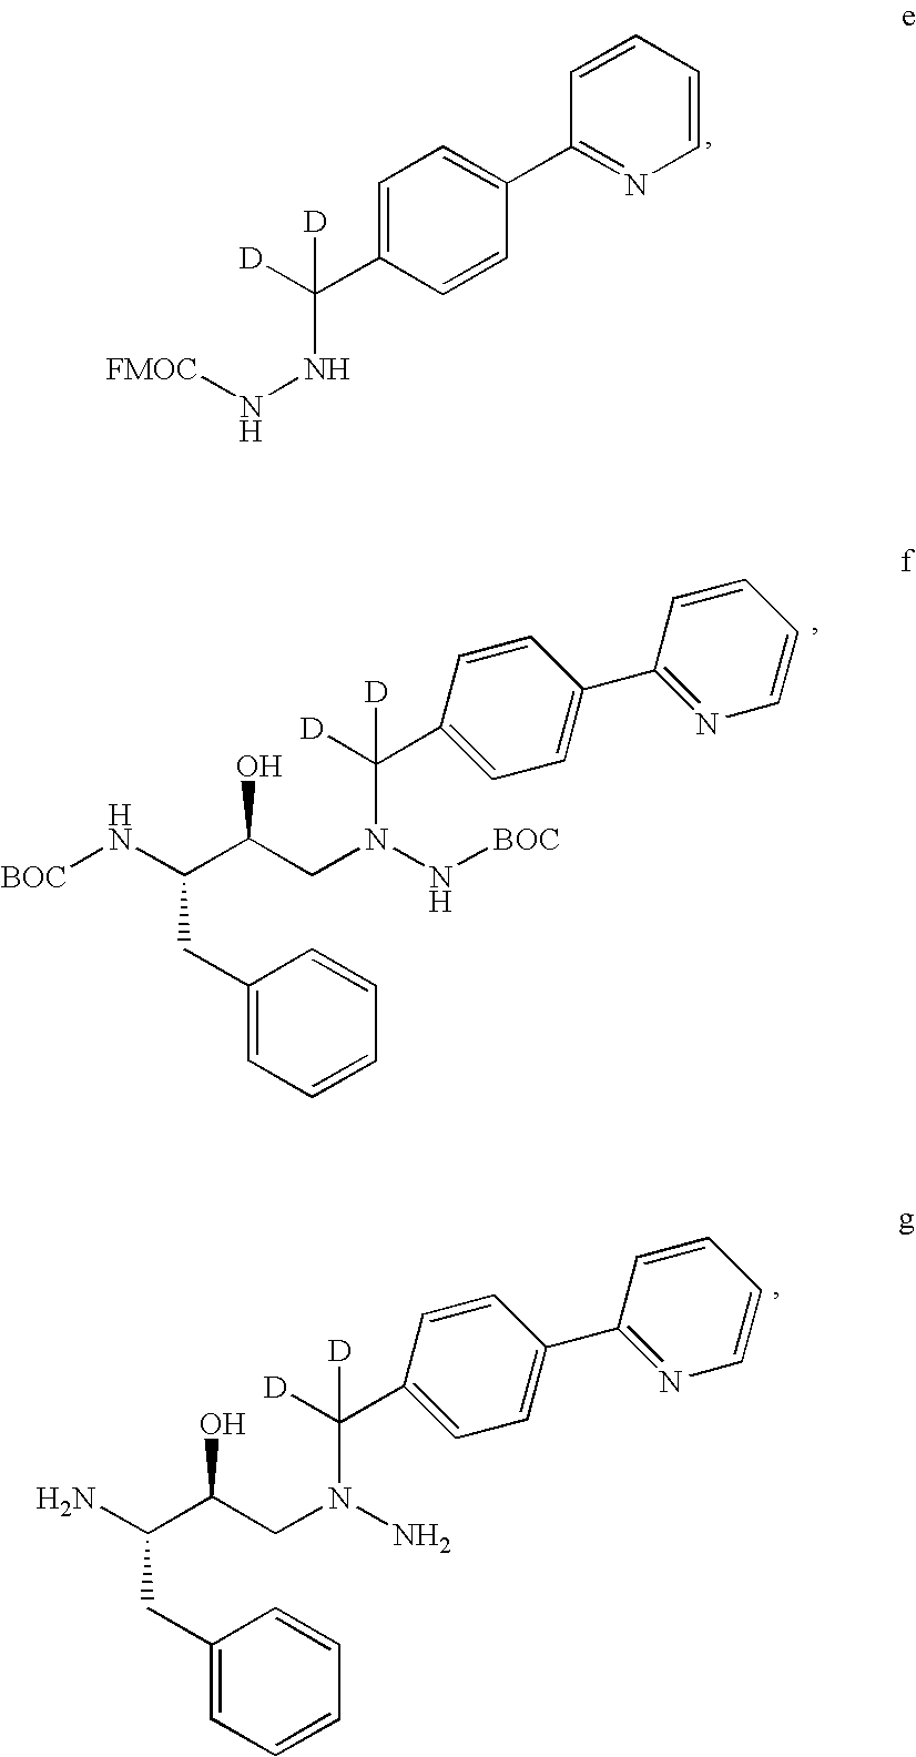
C1=C(C([D])([D])NN[FMOC])C=CC(C2=NC=CC=C2)=C1.C([D])([D])(N(CC(O)C(N[BOC])CC1=CC=CC=C1)N[BOC])C1=CC=C(C2=NC=CC=C2)C=C1.C([D])([D])(N(CC(O)C(N)CC1=CC=CC=C1)N)C1=CC=C(C2=NC=CC=C2)C=C1
